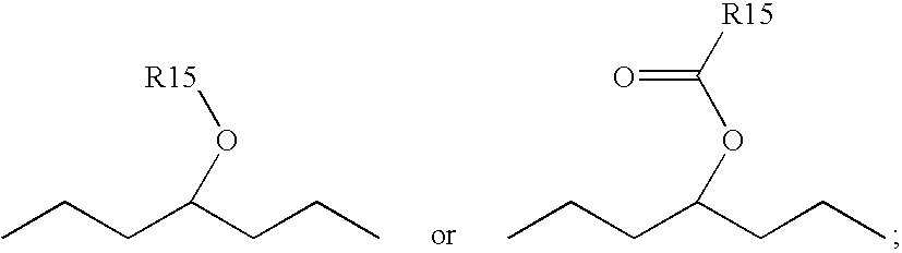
CCCC(CCC)OC(=O)[R15].CCCC(CCC)O[R15]
